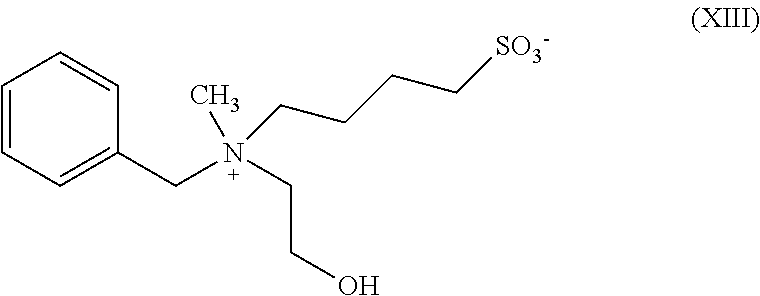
C1=CC=C(CN(CCO)(C)CCCC[SO3-])C=C1
